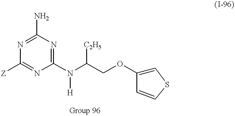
C1(N)=NC([Z])=NC(N(C(COC2=CSC=C2)[C2H5])[H])=N1
